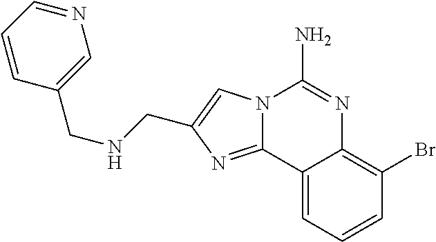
C12=NC(CNCC3=CN=CC=C3)=CN1C(N)=NC1=C(Br)C=CC=C21
